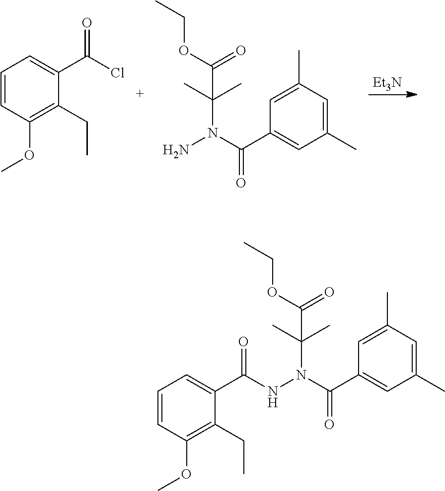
C1=CC(OC)=C(CC)C(C(Cl)=O)=C1.NN(C(C)(C)C(OCC)=O)C(C1=CC(C)=CC(C)=C1)=O.[Et3N].C1(C(NN(C(C)(C)C(OCC)=O)C(C2=CC(C)=CC(C)=C2)=O)=O)=CC=CC(OC)=C1CC
